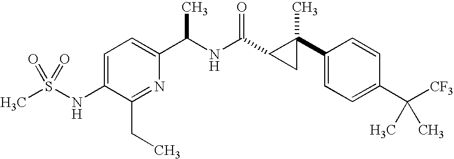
CS(NC1=CC=C(C(NC(=O)C2CC2(C)C2=CC=C(C([CF3])(C)C)C=C2)C)N=C1CC)(=O)=O
